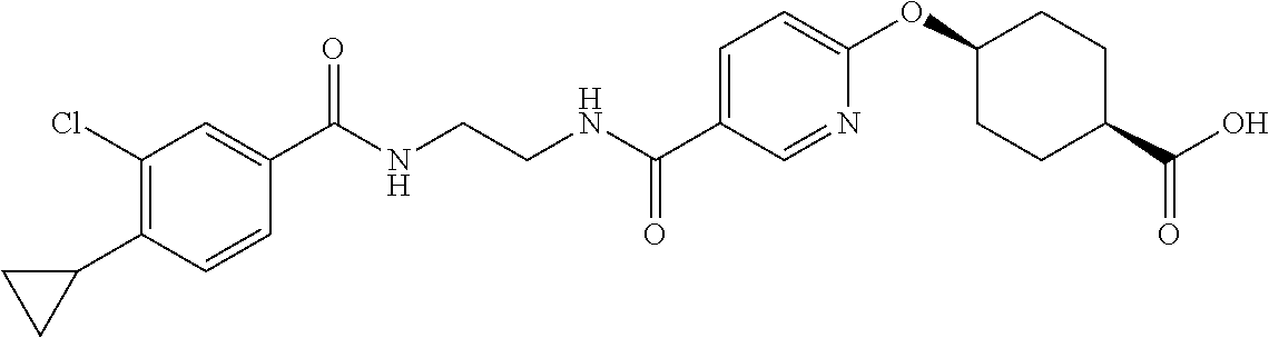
C1(C(NCCNC(C2=CC=C(OC3CCC(C(O)=O)CC3)N=C2)=O)=O)=CC(Cl)=C(C2CC2)C=C1
